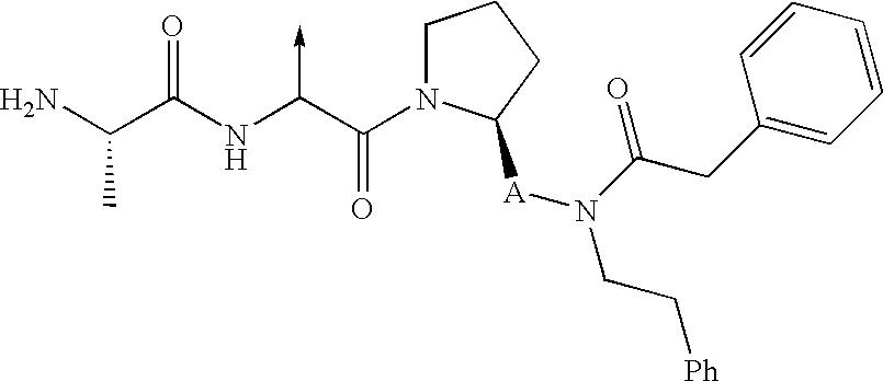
C(N)(C(NC(C(N1CCCC1[A]N(CC[Ph])C(CC1=CC=CC=C1)=O)=O)->C)=O)C
